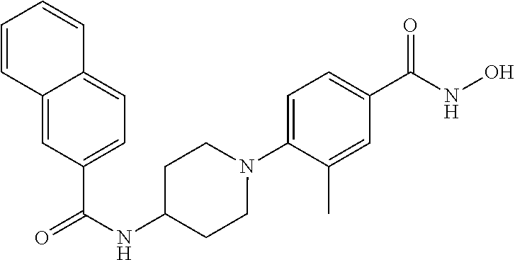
C1(C(NO)=O)=CC=C(N2CCC(NC(C3=CC=C4C(=C3)C=CC=C4)=O)CC2)C(C)=C1
